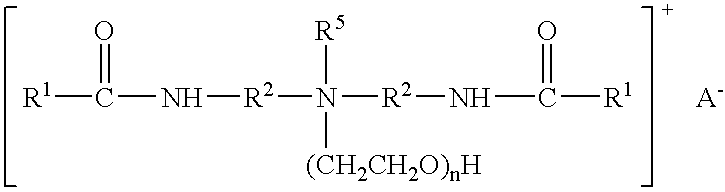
[R5]N([(CH2CH2O)nH])([R2]NC([R1])=O)[R2]NC([R1])=O
